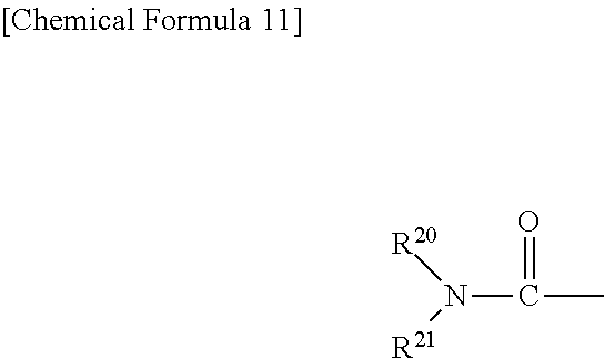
N(C(C)=O)([R20])[R21]
